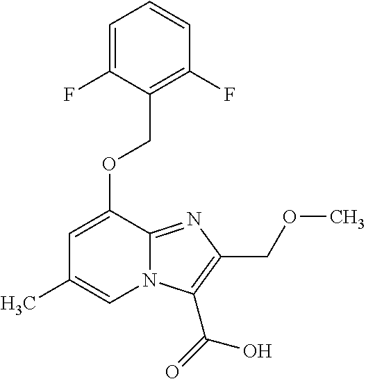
C1=C(F)C(COC2=CC(C)=CN3C2=NC(COC)=C3C(=O)O)=C(F)C=C1
